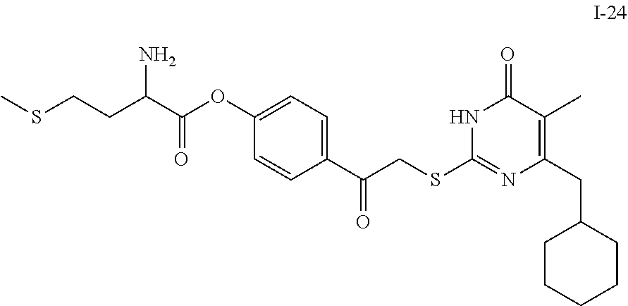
C1CCCCC1CC1=C(C)C(=O)NC(SCC(C2=CC=C(OC(C(CCSC)N)=O)C=C2)=O)=N1
